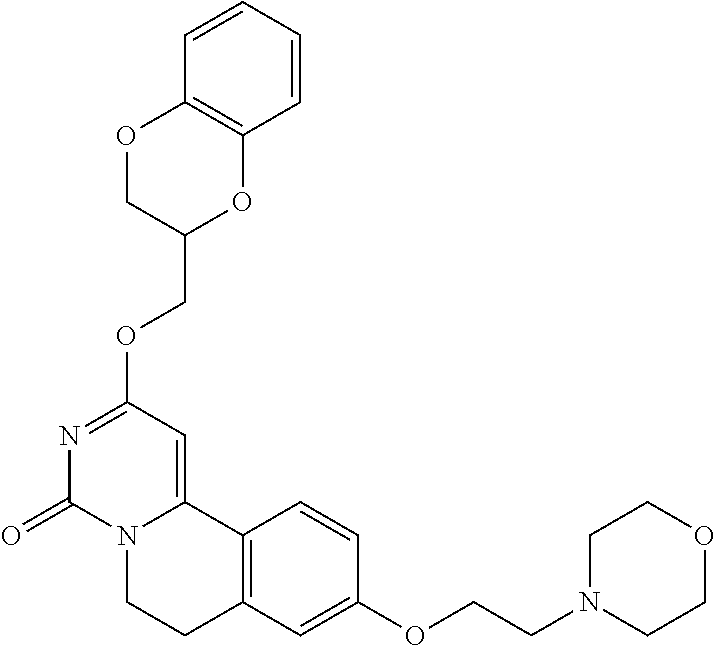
N1=C(OCC2OC3=C(OC2)C=CC=C3)C=C2N(C1=O)CCC1=C2C=CC(OCCN2CCOCC2)=C1
